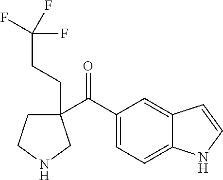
C1(C(C2=CC=C3C(=C2)C=CN3)=O)(CCC(F)(F)F)CCNC1
